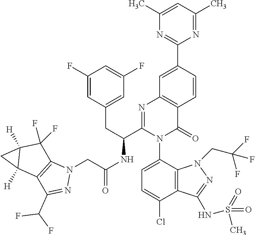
C1(C)=CC(C)=NC(C2=CC3=C(C=C2)C(=O)N(C2=CC=C(Cl)C4=C2N(CC(F)(F)F)N=C4NS(=O)(=O)C)C(C(CC2=CC(F)=CC(F)=C2)NC(=O)CN2C4=C(C(C(F)F)=N2)C2([H])C([H])(C4(F)F)C2)=N3)=N1
